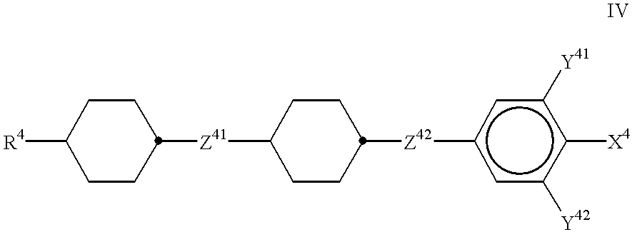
[R4]C1CCC([Z41]C2CCC([Z42]c3cc([Y42])c([X4])c([Y41])c3)CC2)CC1
